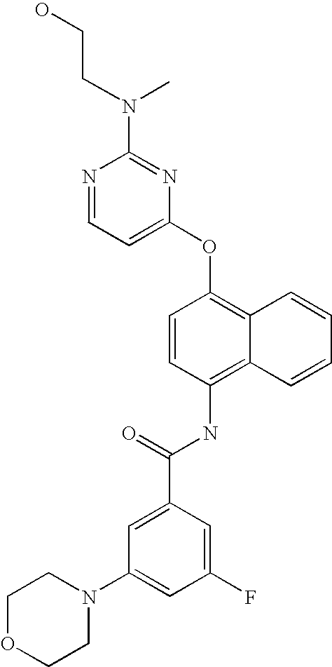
N1=CC=C(OC2=C3C(=C(NC(C4=CC(N5CCOCC5)=CC(F)=C4)=O)C=C2)C=CC=C3)N=C1N(CCO)C
